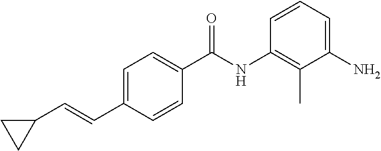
C1(C=CC2=CC=C(C(NC3=C(C)C(N)=CC=C3)=O)C=C2)CC1
